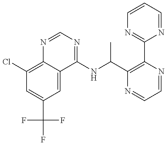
C1(Cl)=C2C(=CC(C(F)(F)F)=C1)C(NC(C1=C(C3=NC=CC=N3)N=CC=N1)C)=NC=N2
